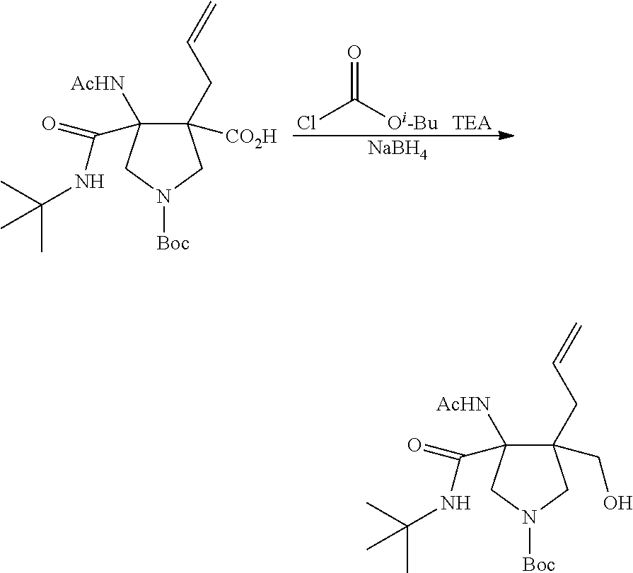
C1(CO)(CC=C)C([AcHN])(C(=O)NC(C)(C)C)CN([Boc])C1.C1([CO2H])(CC=C)C([AcHN])(C(=O)NC(C)(C)C)CN([Boc])C1.[TEA].O=C([Oi-Bu])Cl.[NaBH4]
